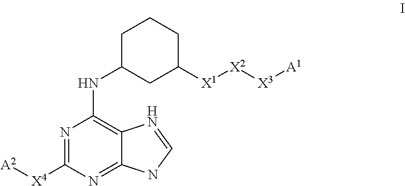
C1C(NC2=C3C(=NC([X4][A2])=N2)NC=N3)CC([X1][X2][X3][A1])CC1
